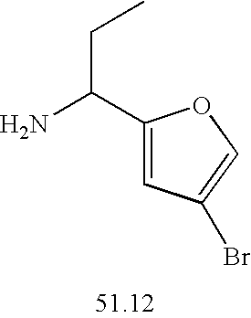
C1(C(N)CC)=CC(Br)=CO1
